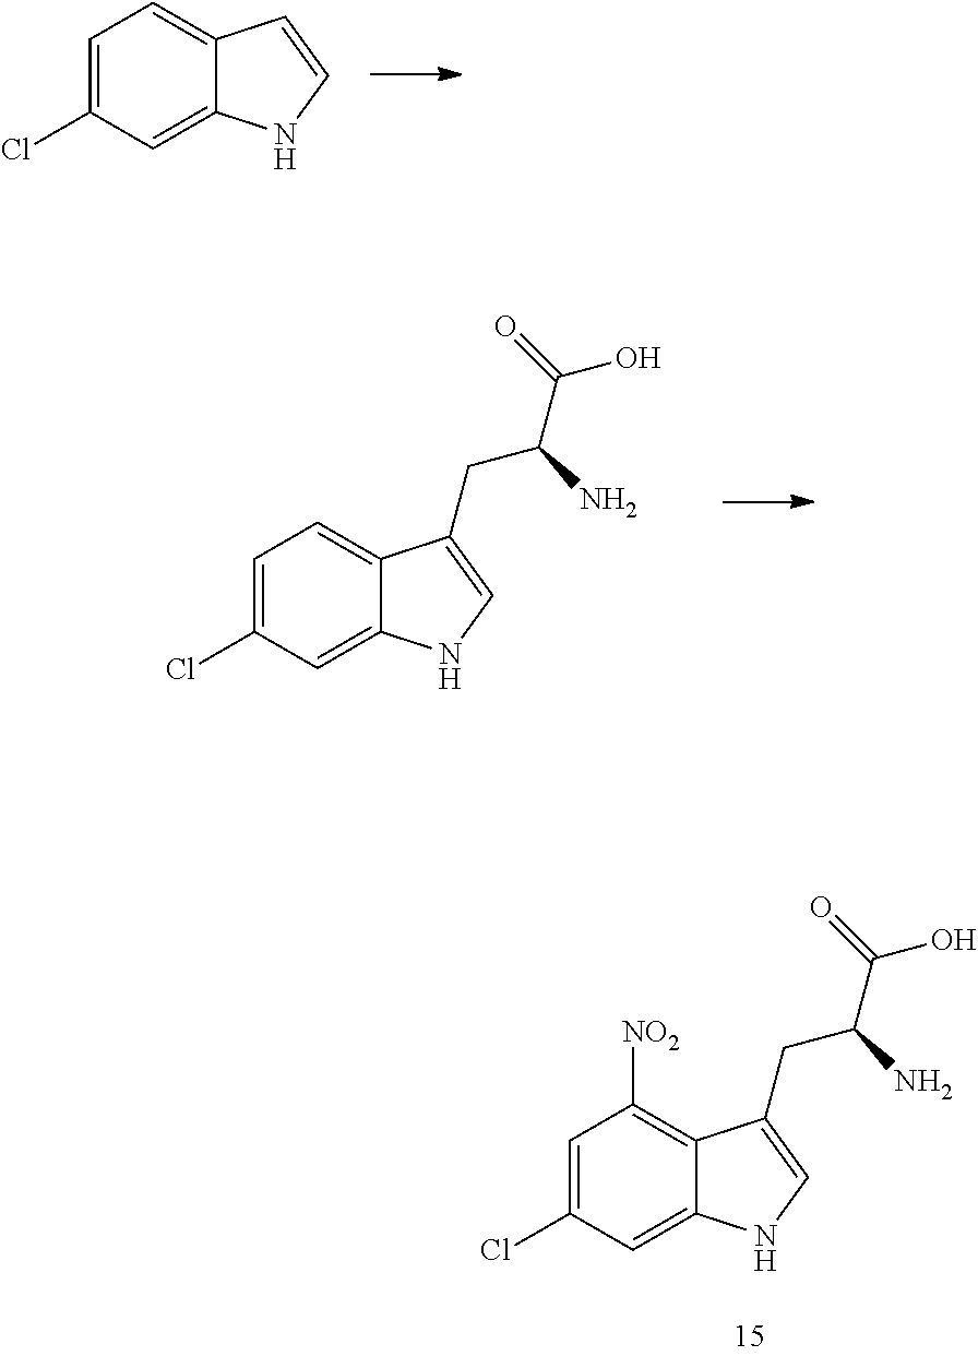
C1=C(Cl)C=C2C(=C1)C=CN2.C1=C(Cl)C=C2C(=C1[NO2])C(CC(N)C(=O)O)=CN2.C1=C(Cl)C=C2C(=C1)C(CC(N)C(=O)O)=CN2
